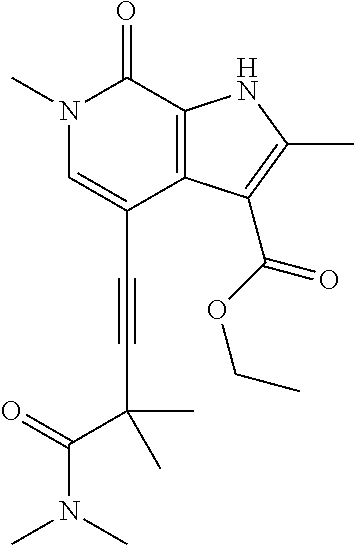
C(C1=CN(C)C(=O)C2=C1C(C(=O)OCC)=C(C)N2)#CC(C)(C)C(N(C)C)=O
